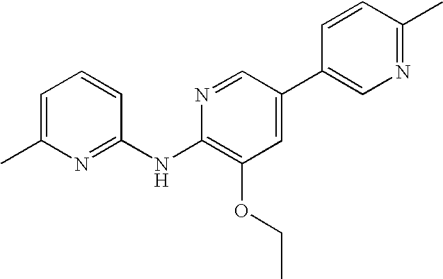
C1=C(C)N=C(NC2=C(OCC)C=C(C3=CN=C(C)C=C3)C=N2)C=C1
